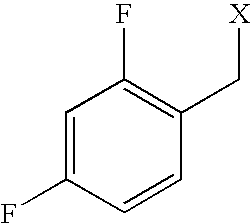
C1=C(F)C=CC(C[X])=C1F
